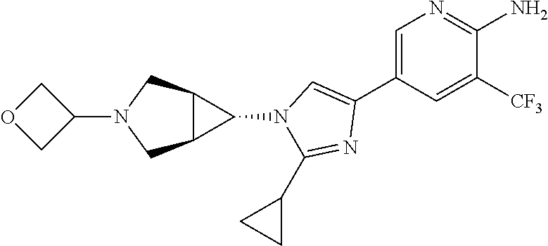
C1=C(C2=CN(C3C4C3CN(C3COC3)C4)C(C3CC3)=N2)C=C([CF3])C(N)=N1
